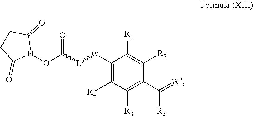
[L]([W]C1=C([R4])C([R3])=C(C(=[W])[R5])C([R2])=C1[R1])C(=O)ON1C(=O)CCC1=O
